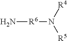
N[R6]N([R4])[R5]
